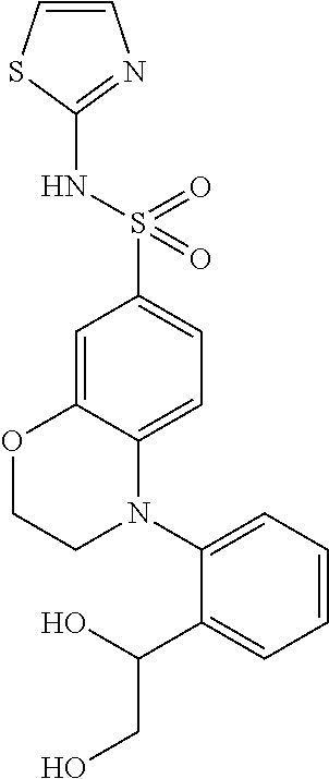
C1=C2C(=CC=C1S(NC1=NC=CS1)(=O)=O)N(C1=CC=CC=C1C(O)CO)CCO2
